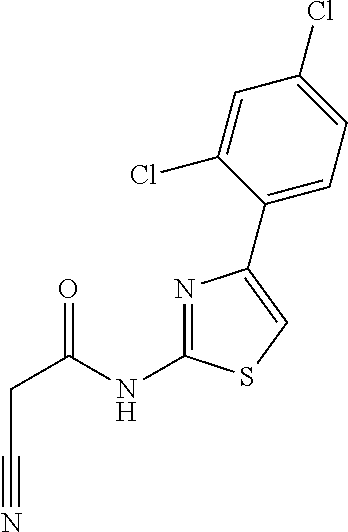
C(C(NC1=NC(C2=CC=C(Cl)C=C2Cl)=CS1)=O)C#N
